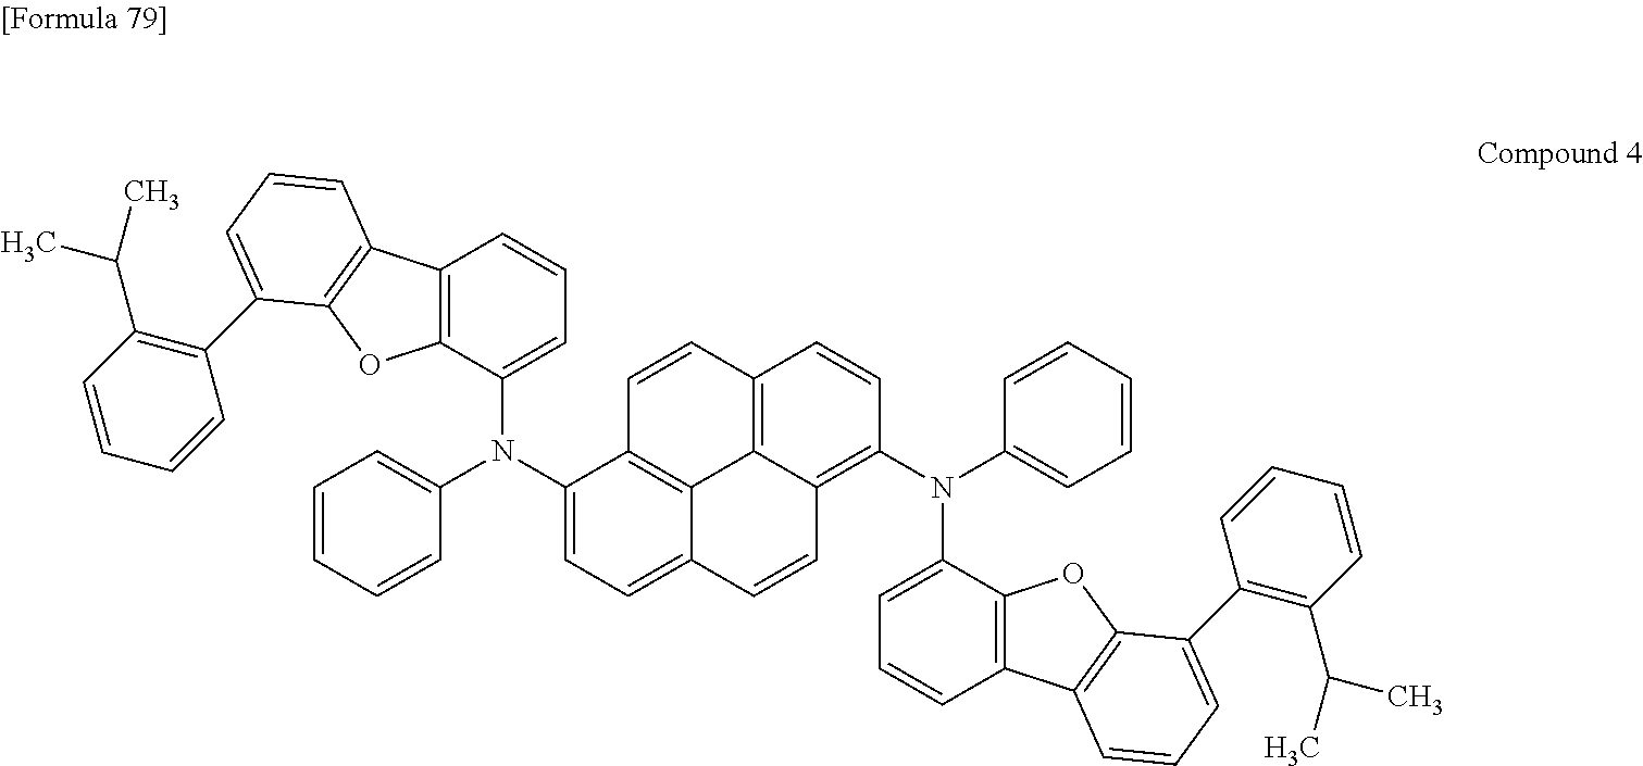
C12=C(C(N(C3=CC=C4C5=C3C=CC3=C5C(=C(N(C5=CC=CC=C5)C5=CC=CC6=C5OC5=C6C=CC=C5C5=C(C(C)C)C=CC=C5)C=C3)C=C4)C3=CC=CC=C3)=CC=C1)OC1=C2C=CC=C1C1=C(C(C)C)C=CC=C1
